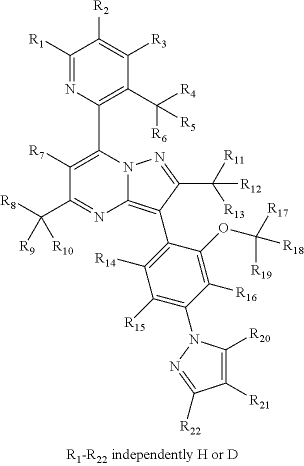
C1([R1])=NC(C2=C([R7])C(C([R8])([R10])[R9])=NC3=C(C4=C([R14])C([R15])=C(N5C([R20])=C([R21])C([R22])=N5)C([R16])=C4OC([R17])([R19])[R18])C(C([R11])([R13])[R12])=NN23)=C(C([R6])([R4])[R5])C([R3])=C1[R2]
